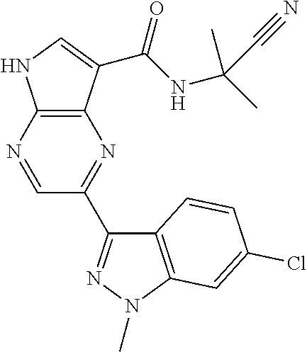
C12=C(N=CC(C3=NN(C)C4=C3C=CC(Cl)=C4)=N1)NC=C2C(NC(C)(C)C#N)=O
